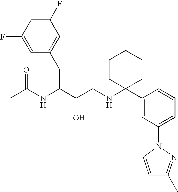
C1(F)=CC(F)=CC(CC(NC(C)=O)C(O)CNC2(C3=CC(N4N=C(C)C=C4)=CC=C3)CCCCC2)=C1
